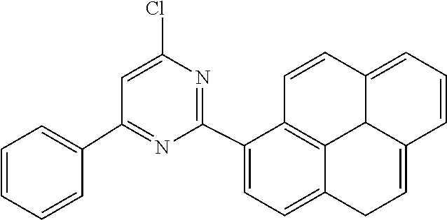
C1=CC2=CC=CC3=CCC4=CC=C(C5=NC(Cl)=CC(C6=CC=CC=C6)=N5)C1=C4C23
